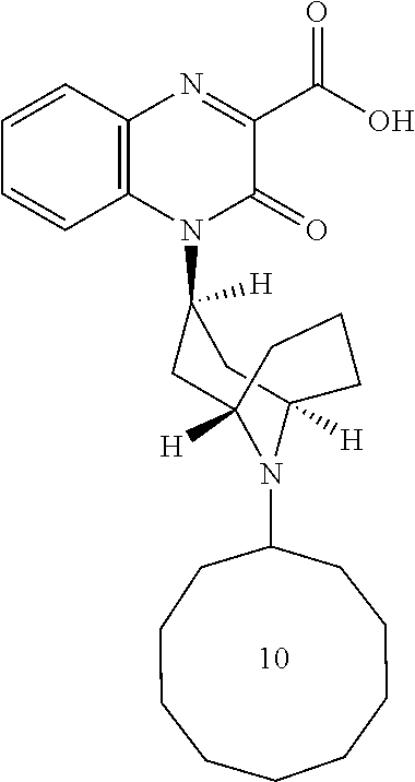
C1=CC=CC2=C1N=C(C(O)=O)C(=O)N2C1([H])CC2([H])N(C3CCCCCCCCC3)C([H])(C1)CCC2
